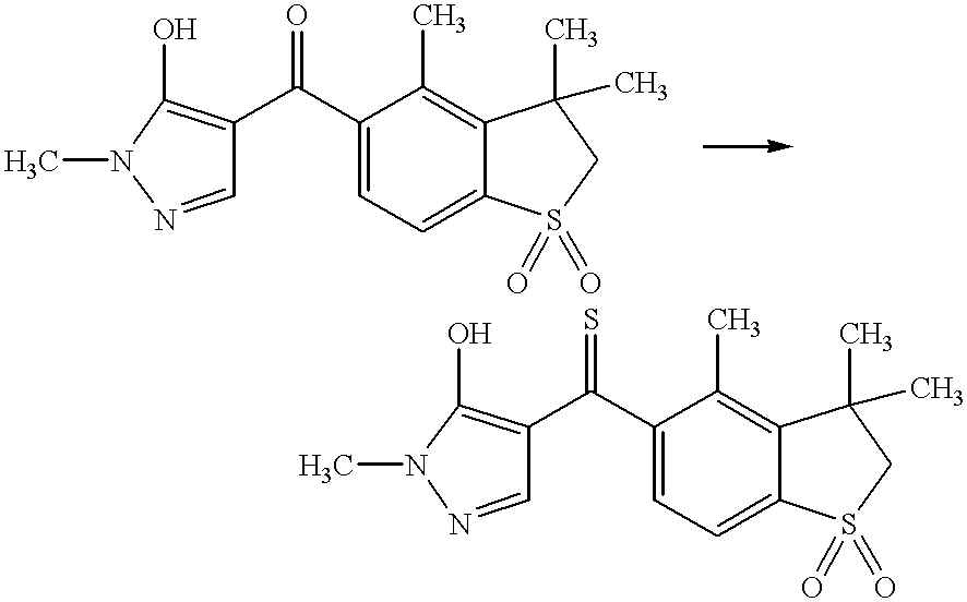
C1=NN(C)C(O)=C1C(C1=CC=C2C(=C1C)C(C)(C)CS2(=O)=O)=O.C1=NN(C)C(O)=C1C(C1=CC=C2C(=C1C)C(C)(C)CS2(=O)=O)=S
